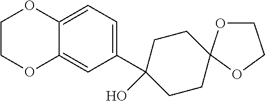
C12=CC(C3(O)CCC4(CC3)OCCO4)=CC=C1OCCO2
